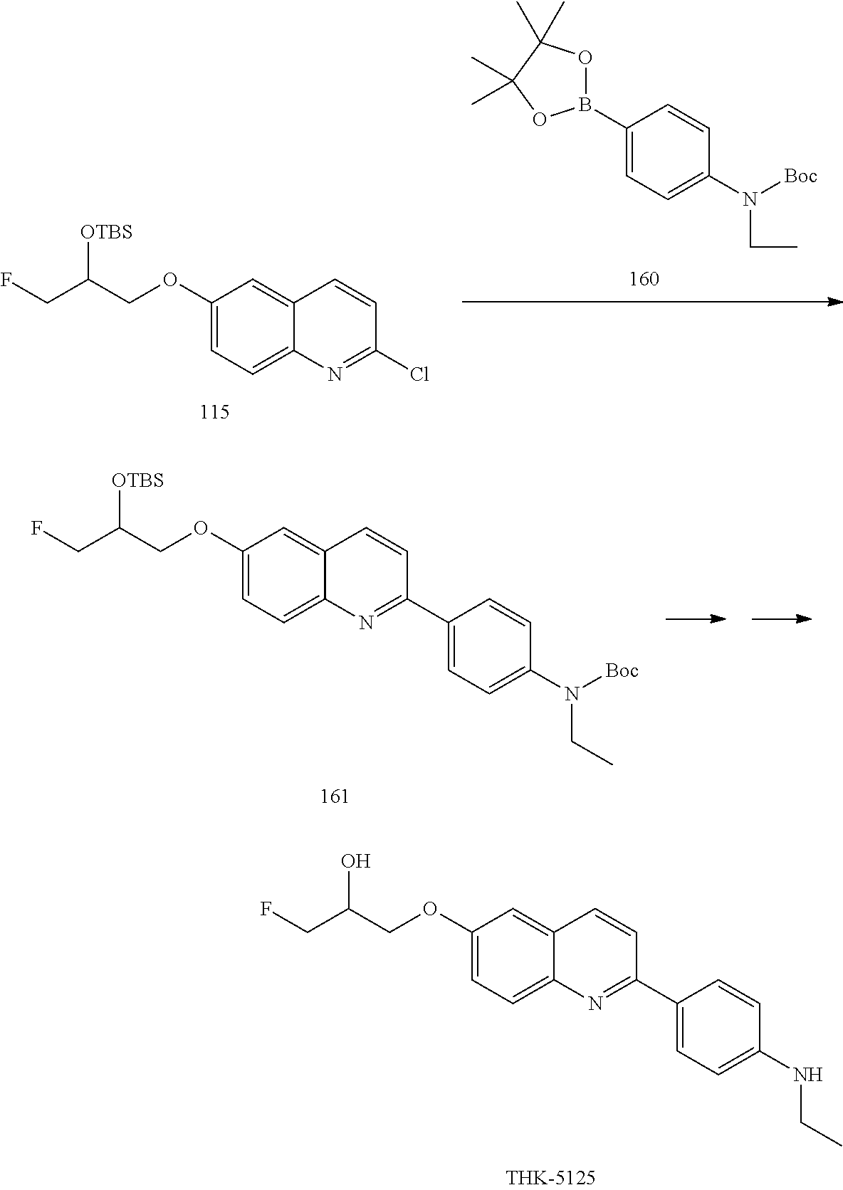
C1=C(OCC(CF)O)C=C2C(=C1)N=C(C1=CC=C(NCC)C=C1)C=C2.C1(OCC(CF)[OTBS])=CC=C2C(=C1)C=CC(Cl)=N2.C1(B2OC(C)(C)C(C)(C)O2)=CC=C(N([Boc])CC)C=C1.C1=C(OCC(CF)[OTBS])C=C2C(=C1)N=C(C1=CC=C(N([Boc])CC)C=C1)C=C2
